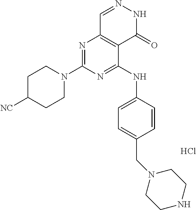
Cl.N1=C(N2CCC([NC])CC2)N=C(NC2=CC=C(CN3CCNCC3)C=C2)C2=C1C=NNC2=O
